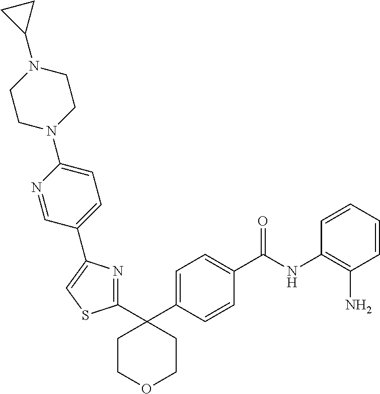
C1=C(C2(C3=NC(C4=CC=C(N5CCN(C6CC6)CC5)N=C4)=CS3)CCOCC2)C=CC(C(NC2=C(N)C=CC=C2)=O)=C1
